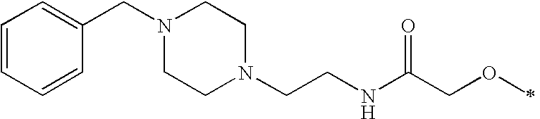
N1(CCNC(COC)=O)CCN(CC2=CC=CC=C2)CC1
